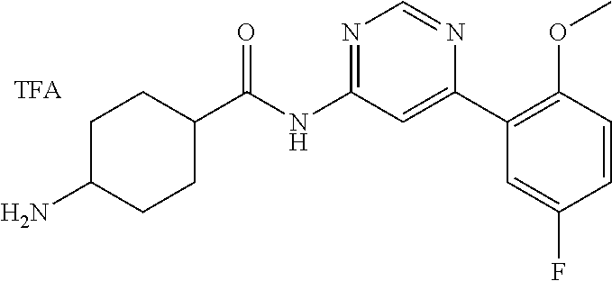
C1C(C(NC2=NC=NC(C3=C(OC)C=CC(F)=C3)=C2)=O)CCC(N)C1
